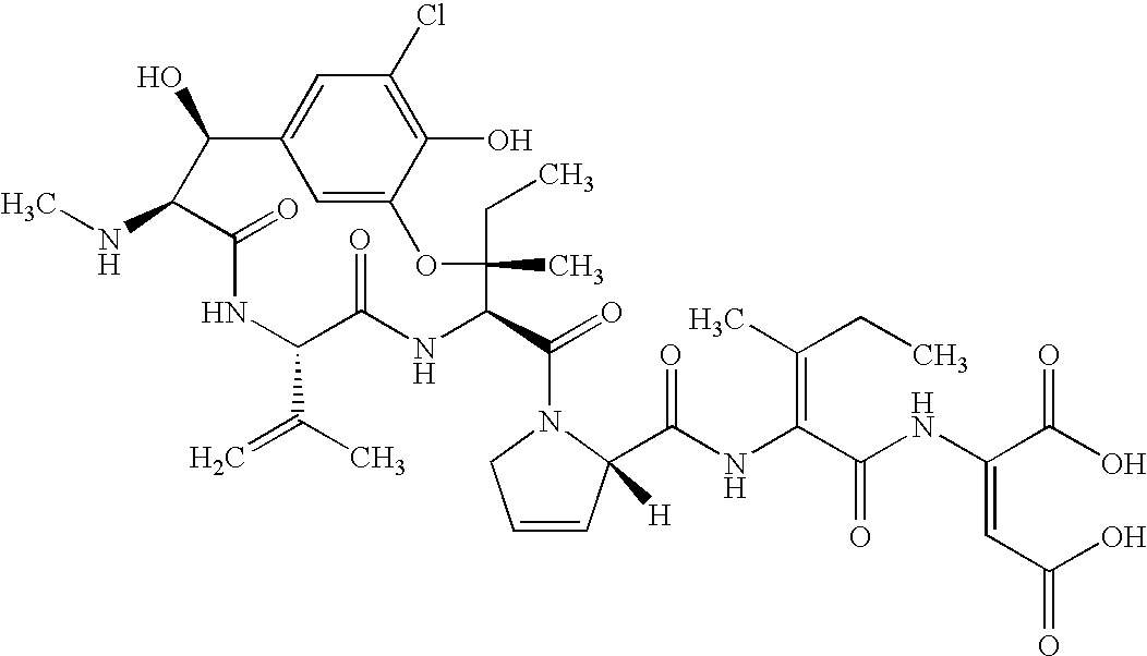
C1=C2C(O)=C(Cl)C=C1C(O)C(NC)C(=O)NC(C(C)=C)C(=O)NC(C(=O)N1C(C(NC(=C(CC)C)C(=O)NC(=CC(O)=O)C(=O)O)=O)([H])C=CC1)C(CC)(C)O2
